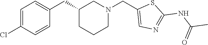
C1=C(Cl)C=CC(CC2CN(CC3=CN=C(NC(C)=O)S3)CCC2)=C1
